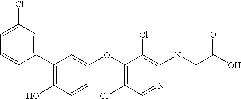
N(C1=C(Cl)C(OC2=CC(C3=CC(Cl)=CC=C3)=C(O)C=C2)=C(Cl)C=N1)CC(O)=O
